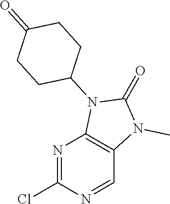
N1=C(Cl)N=CC2=C1N(C1CCC(=O)CC1)C(=O)N2C
